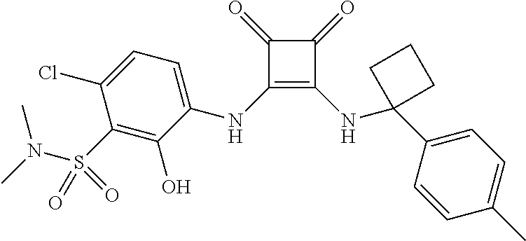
C1(=O)C(NC2=CC=C(Cl)C(S(=O)(N(C)C)=O)=C2O)=C(NC2(C3=CC=C(C)C=C3)CCC2)C1=O
